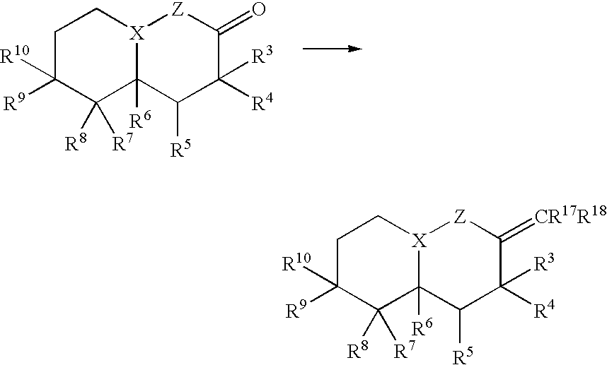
C1C([R9])([R10])C([R8])([R7])C2([R6])[X](C1)[Z]C(=O)C([R4])([R3])C2[R5].C1C([R9])([R10])C([R8])([R7])C2([R6])[X](C1)[Z]C(=[CR17R18])C([R4])([R3])C2[R5]
